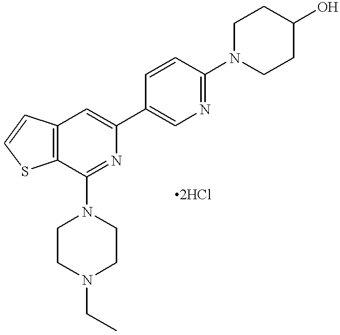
C12=C(C(N3CCN(CC)CC3)=NC(C3=CN=C(N4CCC(O)CC4)C=C3)=C1)SC=C2
